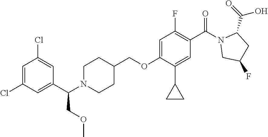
C1(C(N2CCC(COC3=CC(F)=C(C(=O)N4CC(F)CC4C(=O)O)C=C3C3CC3)CC2)COC)=CC(Cl)=CC(Cl)=C1
